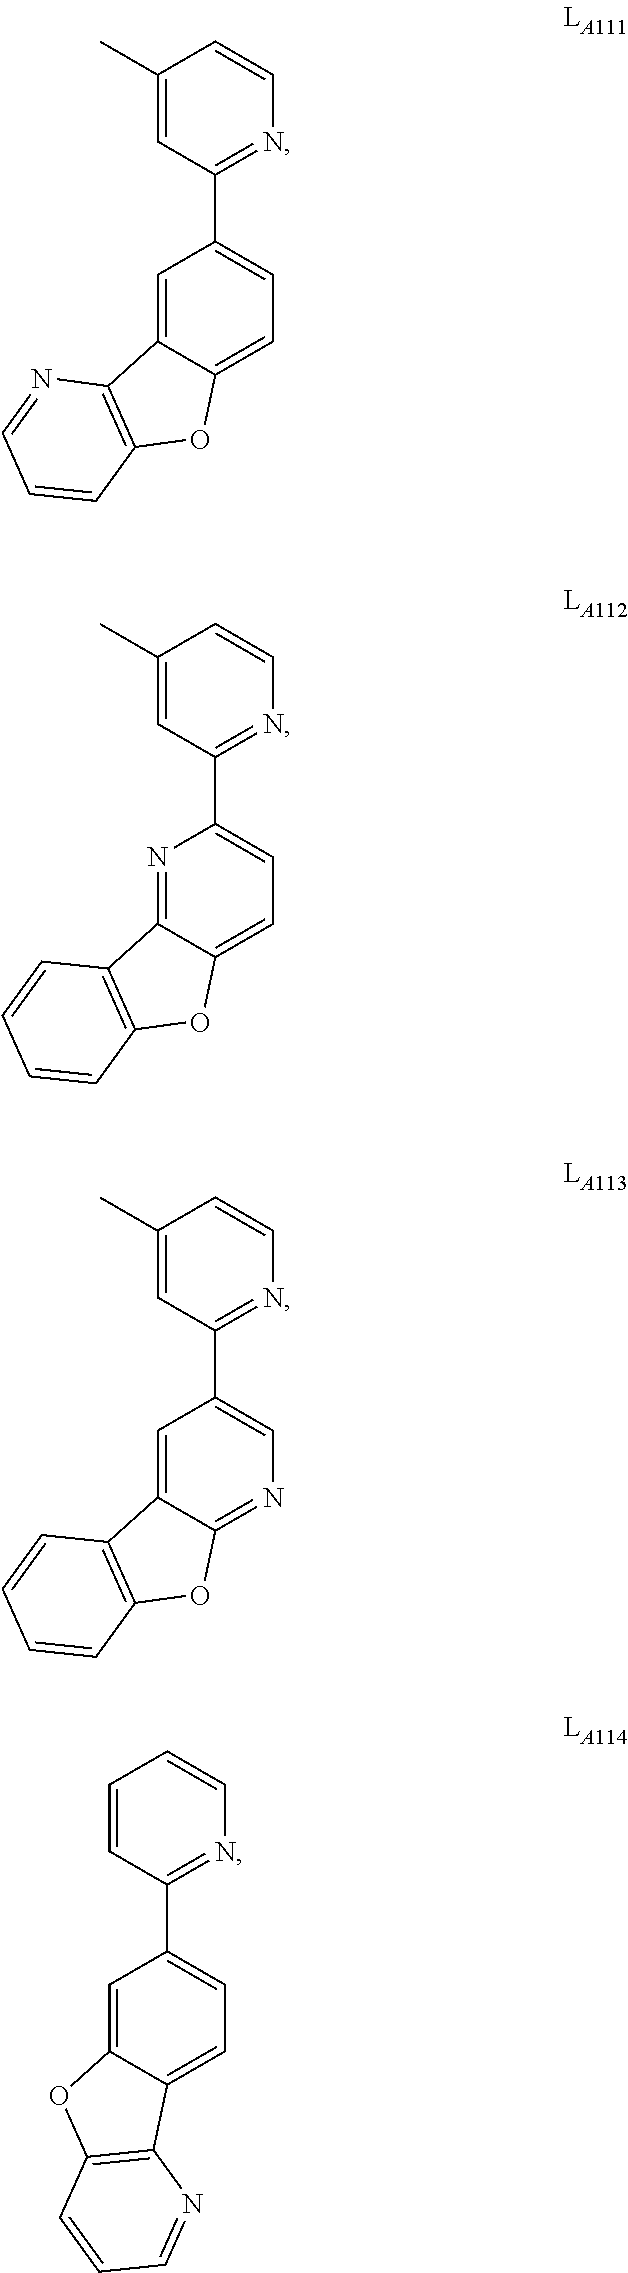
C1=C2C(=CC=C1C1=NC=CC(C)=C1)OC1=C2N=CC=C1.N1=C2C(=CC=C1C1=NC=CC(C)=C1)OC1=C2C=CC=C1.C1=C2C(=NC=C1C1=NC=CC(C)=C1)OC1=C2C=CC=C1.C1=C2C(=CC=C1C1=NC=CC=C1)C1=C(O2)C=CC=N1
